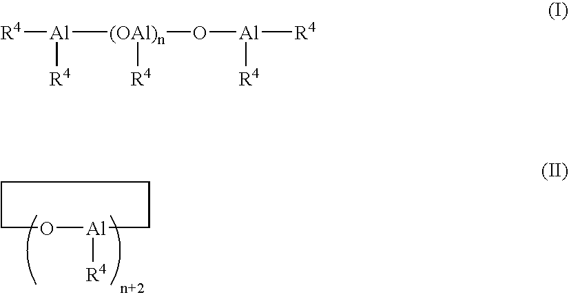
C1O[Al]([R4])CCC1.[R4][Al]([(OAl)n](O[Al]([R4])[R4])[R4])[R4]
